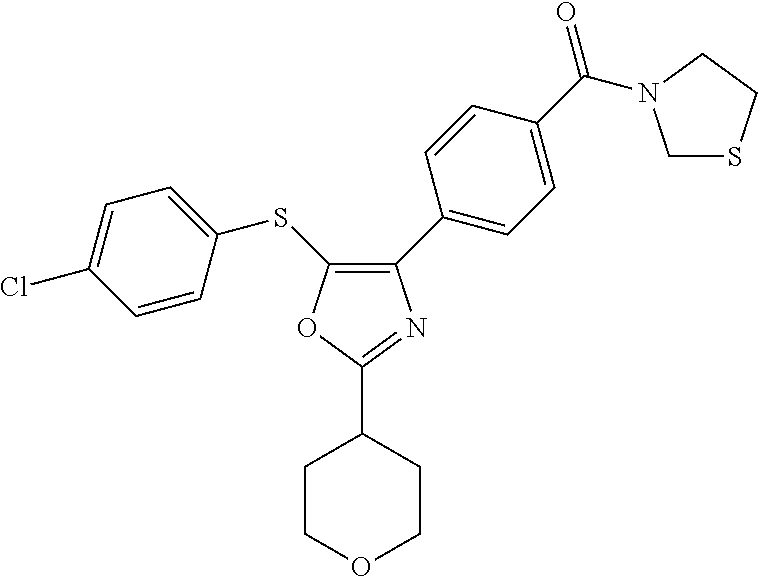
C1(C2=CC=C(C(=O)N3CSCC3)C=C2)=C(SC2=CC=C(Cl)C=C2)OC(C2CCOCC2)=N1
